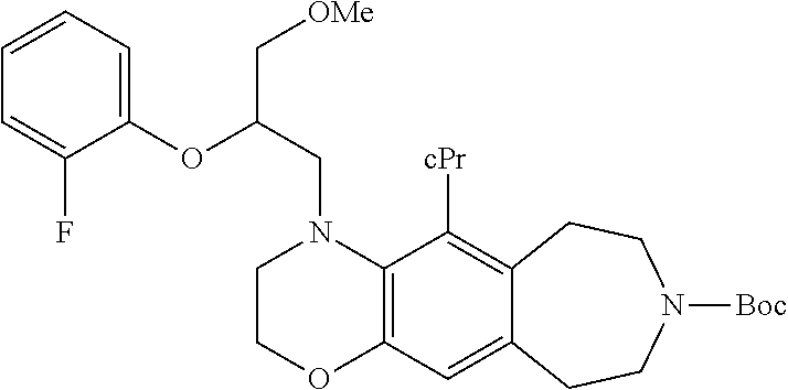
C1COC2=C(N1CC(C[OMe])OC1=CC=CC=C1F)C([cPr])=C1C(=C2)CCN([Boc])CC1
